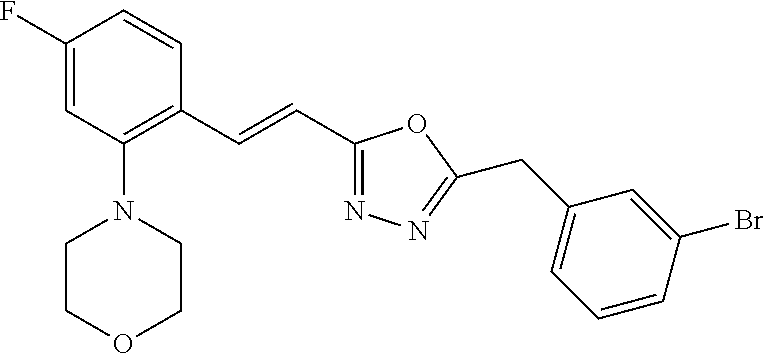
C1(F)=CC(N2CCOCC2)=C(C=CC2=NN=C(CC3=CC=CC(Br)=C3)O2)C=C1
